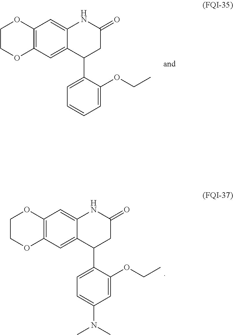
C12=C(C=C3C(=C1)NC(=O)CC3C1=CC=CC=C1OCC)OCCO2.C12=C(C=C3C(=C1)NC(=O)CC3C1=CC=C(N(C)C)C=C1OCC)OCCO2
